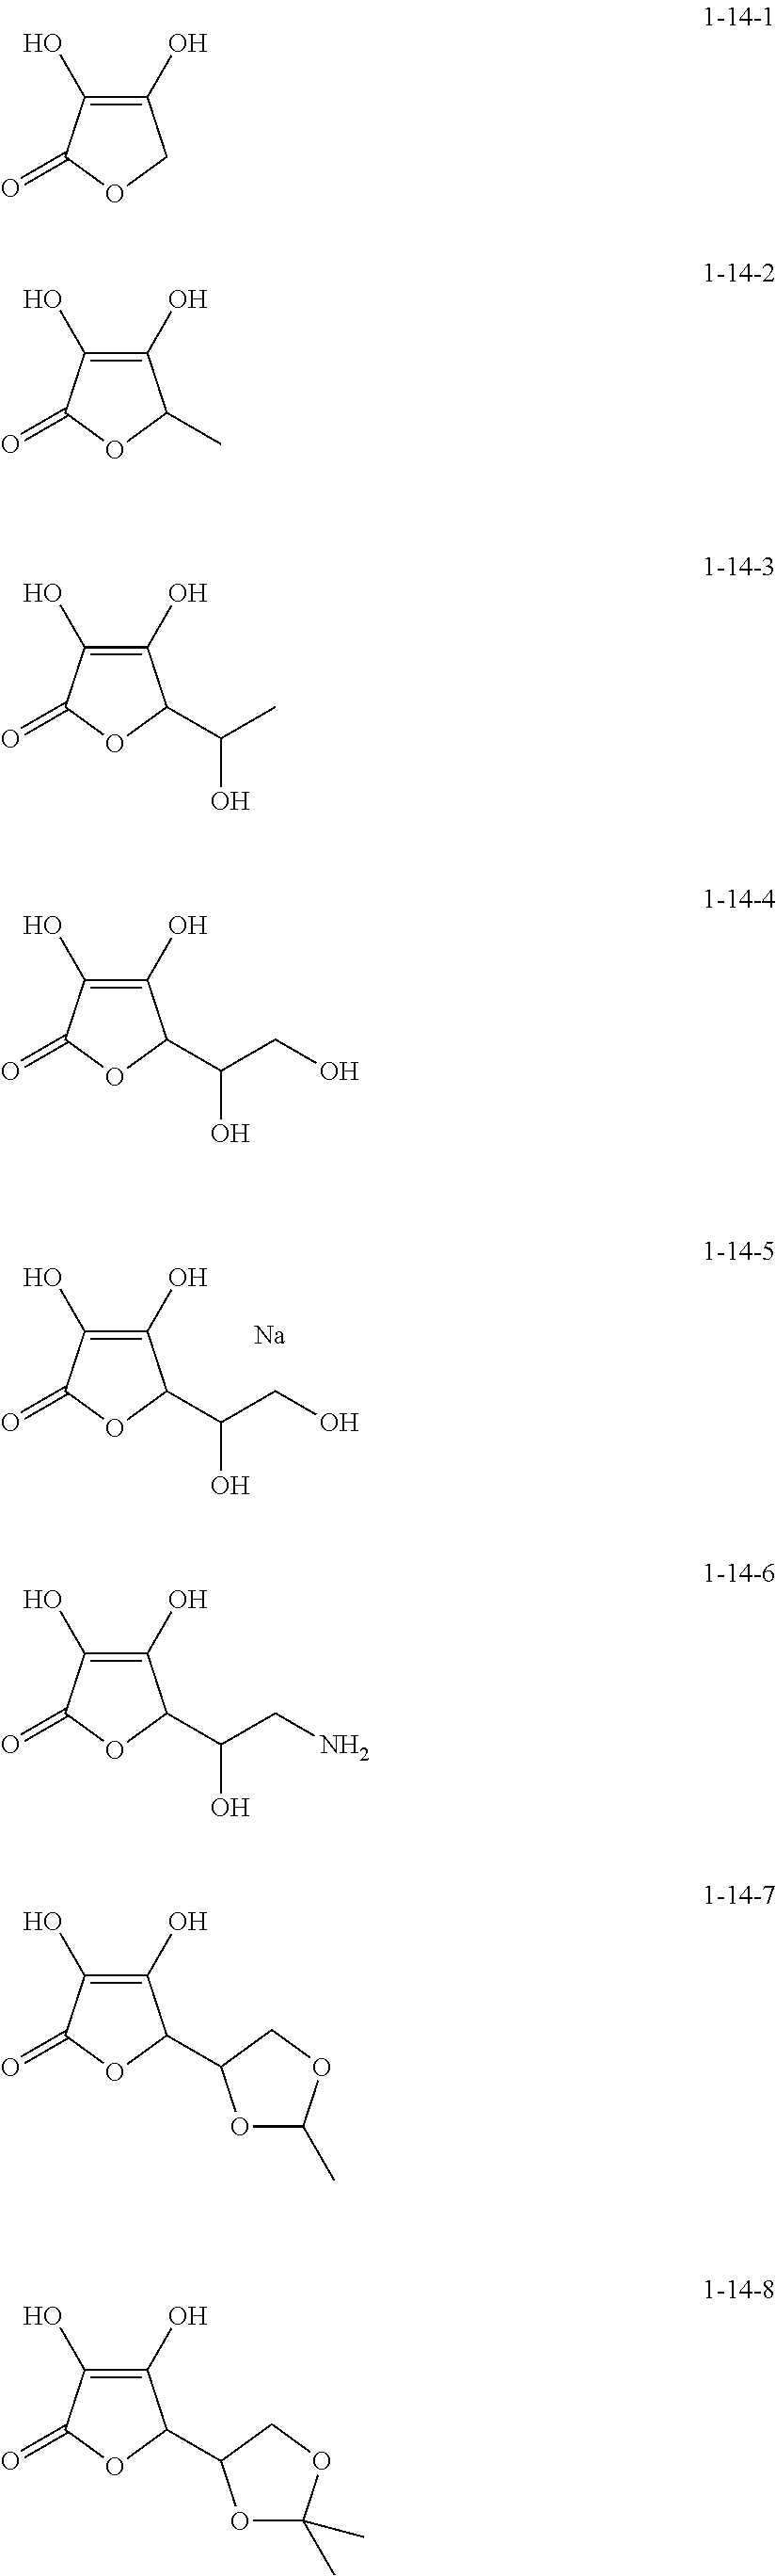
C1(O)=C(O)C(=O)OC1C(O)CO.[Na].C1(O)=C(O)C(=O)OC1.C1(O)=C(O)C(=O)OC1C.C1(O)=C(O)C(=O)OC1C(O)C.C1(O)=C(O)C(=O)OC1C(O)CO.C1(O)=C(O)C(=O)OC1C(O)CN.C1(O)=C(O)C(=O)OC1C1OC(C)OC1.C1(O)=C(O)C(=O)OC1C1OC(C)(C)OC1
